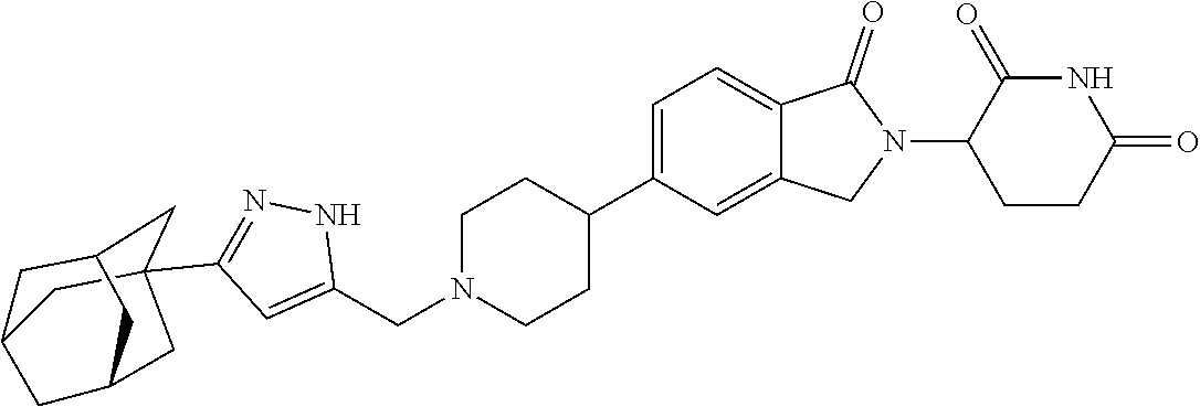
C12(C3=NNC(CN4CCC(C5=CC=C6C(=C5)CN(C5CCC(=O)NC5=O)C6=O)CC4)=C3)CC3CC(CC(C1)C3)C2
